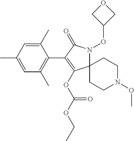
C12(N(OC3COC3)C(=O)C(C3=C(C)C=C(C)C=C3C)=C1OC(OCC)=O)CCN(OC)CC2
